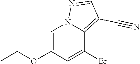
C1=C(OCC)C=C(Br)C2=C(C#N)C=NN12
